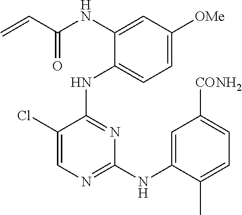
N(C1=CC([OMe])=CC=C1NC1=NC(NC2=CC([CONH2])=CC=C2C)=NC=C1Cl)C(C=C)=O
